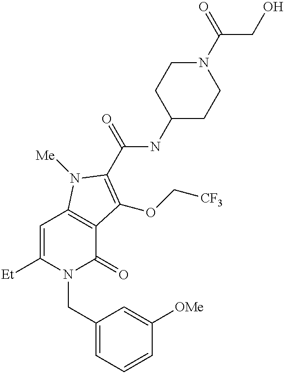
[Et]C1=CC2=C(C(=O)N1CC1=CC=CC([OMe])=C1)C(OC[CF3])=C(C(=O)NC1CCN(C(=O)CO)CC1)N2[Me]
